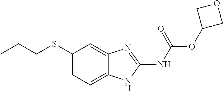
C1(SCCC)=CC=C2C(=C1)N=C(NC(OC1COC1)=O)N2
